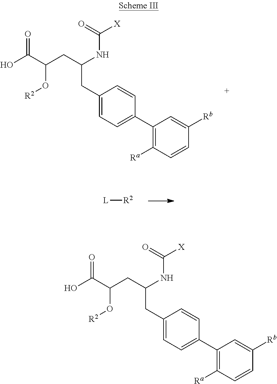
OC(C(CC(NC([X])=O)CC1=CC=C(C2=C([Ra])C=CC([Rb])=C2)C=C1)O[R2])=O.[L][R2].C(C(CC(NC([X])=O)CC1=CC=C(C2=C([Ra])C=CC([Rb])=C2)C=C1)O[R2])(=O)O
